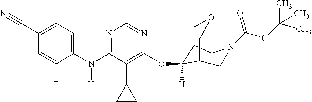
C1(N(C2=NC=NC(OC3([H])C4COCC3CN(C(OC(C)(C)C)=O)C4)=C2C2CC2)[H])=CC=C(C#N)C=C1F
